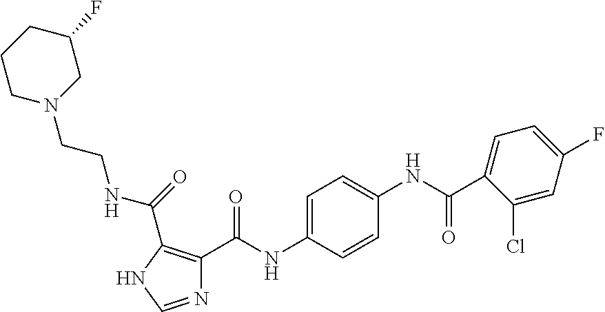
N1=CNC(C(=O)NCCN2CC(F)CCC2)=C1C(NC1=CC=C(NC(C2=CC=C(F)C=C2Cl)=O)C=C1)=O
